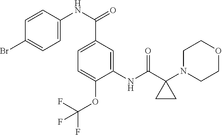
C1(NC(C2(N3CCOCC3)CC2)=O)=CC(C(NC2=CC=C(Br)C=C2)=O)=CC=C1OC(F)(F)F
